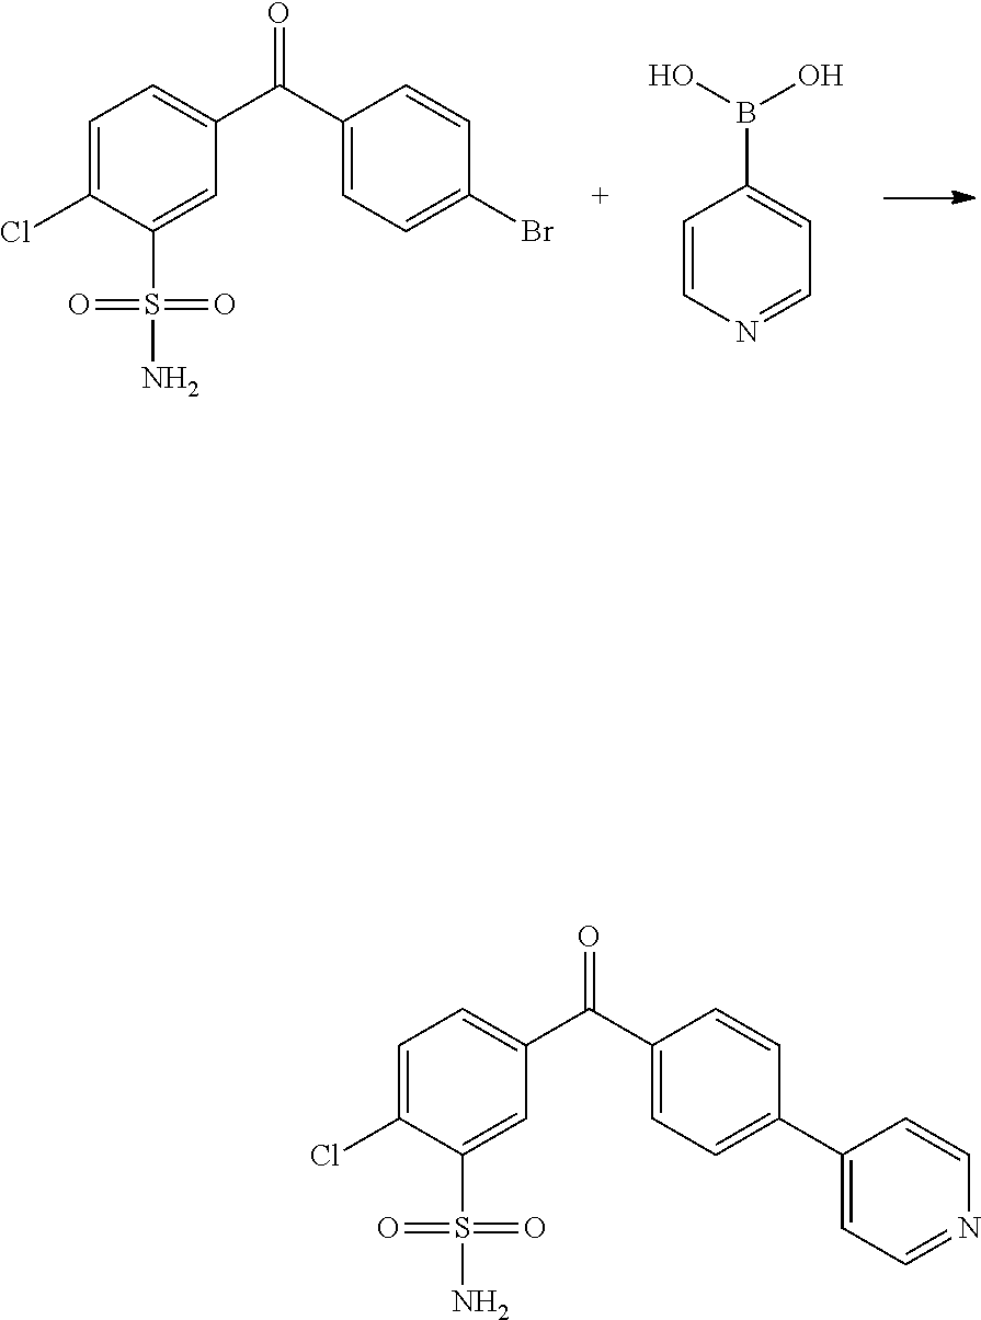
C1=C(Cl)C(S(=O)(=O)N)=CC(C(C2=CC=C(Br)C=C2)=O)=C1.C1=CN=CC=C1B(O)O.C1=C(Cl)C(S(=O)(=O)N)=CC(C(C2=CC=C(C3=CC=NC=C3)C=C2)=O)=C1
